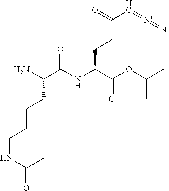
C(NC(C)=O)CCCC(N)C(=O)NC(C(OC(C)C)=O)CCC(C=[N+]=[N-])=O
